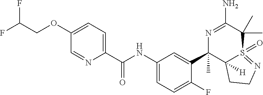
O(C1=CC=C(C(NC2=CC=C(F)C(C3(C)C4([H])S(=O)(=NCC4)C(C)(C)C(N)=N3)=C2)=O)N=C1)CC(F)F
